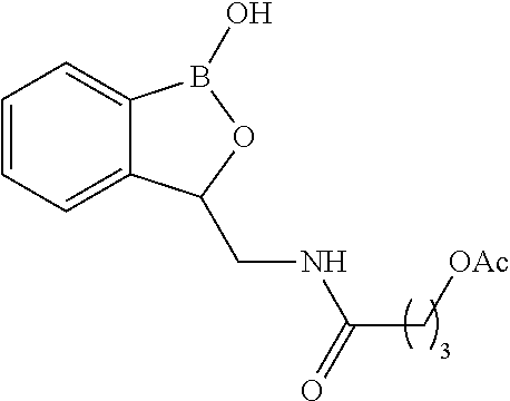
C1=CC=C2C(=C1)B(O)OC2CNC(C[OAc])=O
